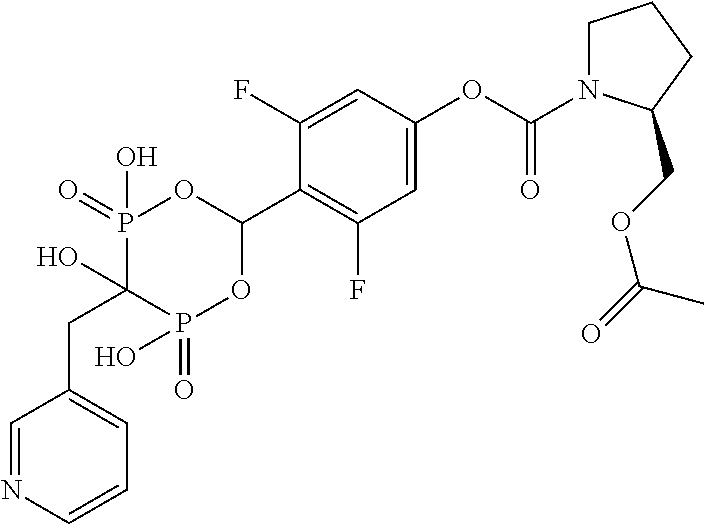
C1=C(OC(N2CCCC2COC(=O)C)=O)C=C(F)C(C2OP(=O)(O)C(O)(CC3=CC=CN=C3)P(=O)(O)O2)=C1F
